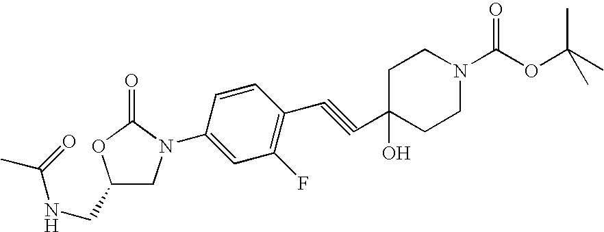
C1(CNC(C)=O)CN(C2=CC(F)=C(C#CC3(O)CCN(C(OC(C)(C)C)=O)CC3)C=C2)C(=O)O1
